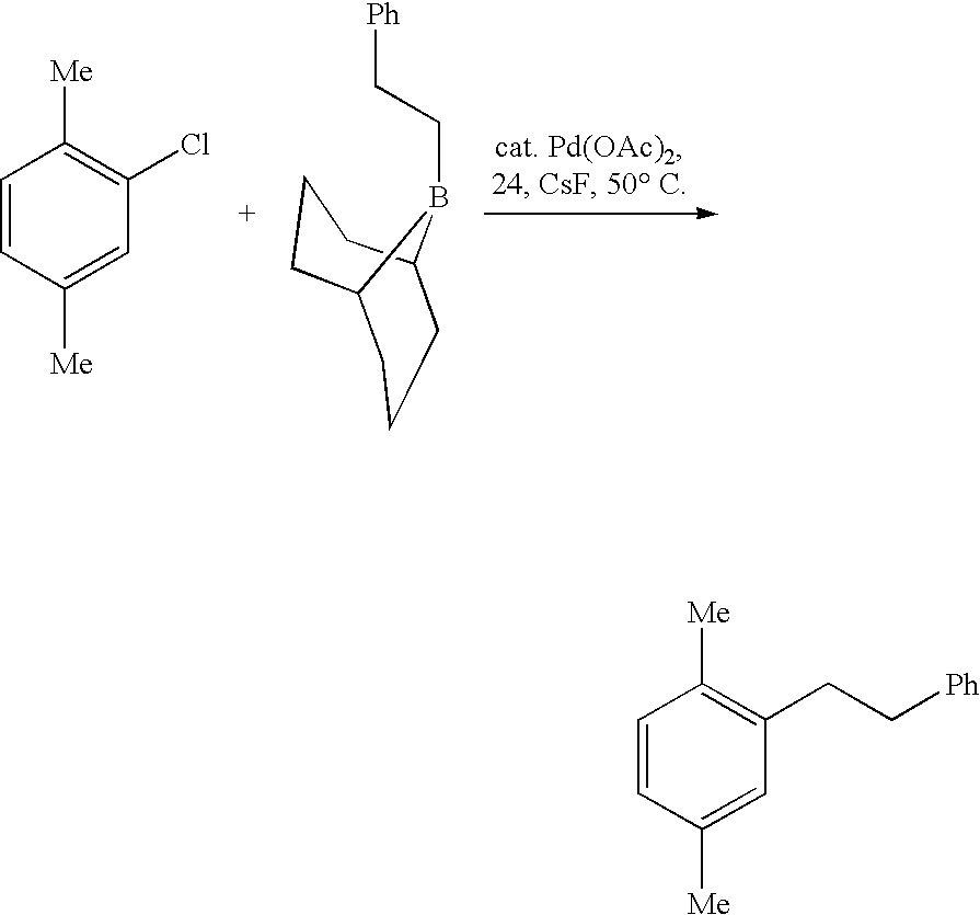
C1=CC([Me])=CC(Cl)=C1[Me].[Ph]CCB1C2CCCC1CCC2.C1=CC([Me])=CC(CC[Ph])=C1[Me]
